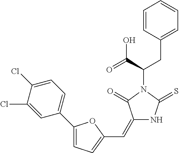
C1=CC(CC(C(=O)O)N2C(=O)C(=CC3=CC=C(C4=CC=C(Cl)C(Cl)=C4)O3)NC2=S)=CC=C1
